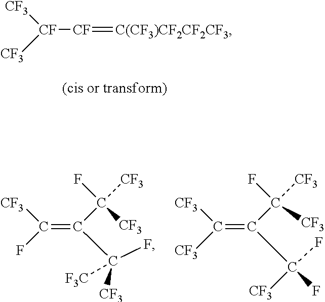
[CF]([CF]=[C(CF3)CF2CF2CF3])([CF3])[CF3].C(=C(C([CF3])(F)[CF3])C([CF3])([F3C])F)([CF3])F.C(=C(C([CF3])(F)[CF3])C(F)([CF3])F)([CF3])[CF3]
